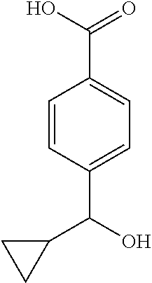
C1=C(C(O)=O)C=CC(C(O)C2CC2)=C1
